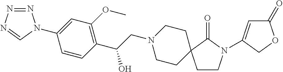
N1=NN=CN1C1=CC(OC)=C(C(CN2CCC3(CC2)CCN(C2=CC(=O)OC2)C3=O)O)C=C1
